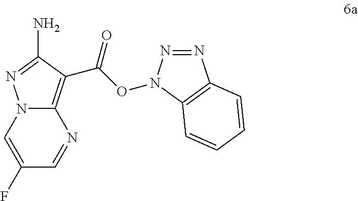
C1(F)=CN2C(=C(C(ON3N=NC4=C3C=CC=C4)=O)C(N)=N2)N=C1
